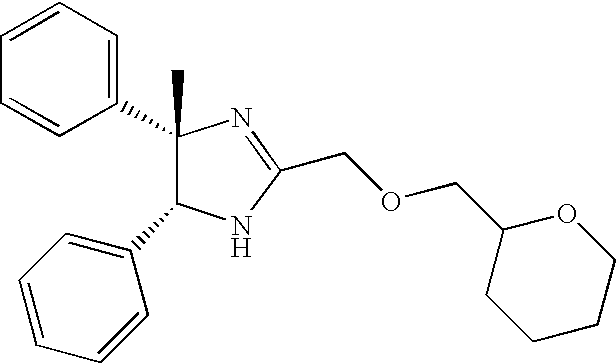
C1(C2(C)C(C3=CC=CC=C3)NC(COCC3CCCCO3)=N2)=CC=CC=C1
